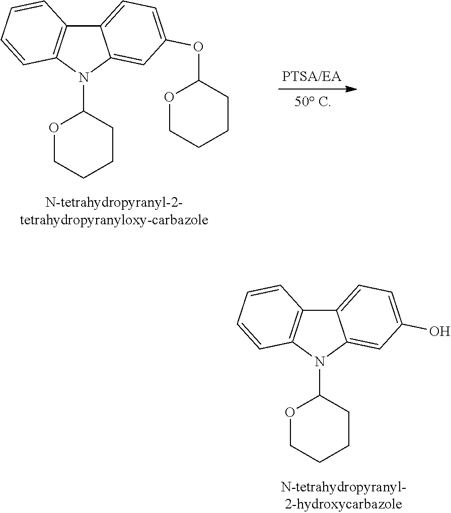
C12=CC=C(OC3OCCCC3)C=C1N(C1OCCCC1)C1=C2C=CC=C1.C12=CC=C(O)C=C1N(C1OCCCC1)C1=C2C=CC=C1
